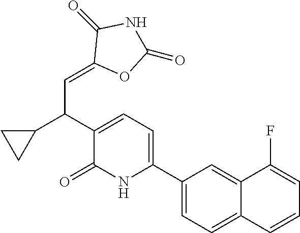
C1(C2=CC=C(C(C3CC3)C=C3OC(=O)NC3=O)C(=O)N2)=CC=C2C(=C1)C(F)=CC=C2
